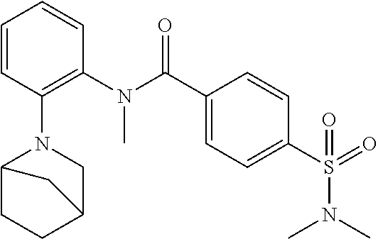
C1=CC(N2CC3CCC2C3)=C(N(C(C2=CC=C(S(=O)(N(C)C)=O)C=C2)=O)C)C=C1
